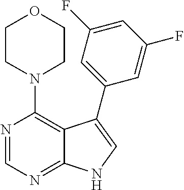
C12=NC=NC(N3CCOCC3)=C1C(C1=CC(F)=CC(F)=C1)=CN2
